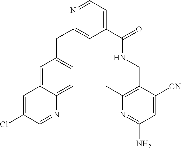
C1=C([CN])C(CNC(C2=CC=NC(CC3=CC=C4C(=C3)C=C(Cl)C=N4)=C2)=O)=C(C)N=C1N
